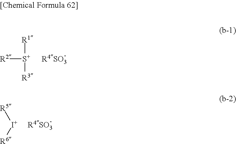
[R2][S+]([R1])[R3].[R4SO3].[R5][I+][R6].[R4SO3]
